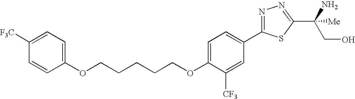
C(CCCOC1=CC=C(C2=NN=C(C(CO)([Me])N)S2)C=C1[CF3])COC1=CC=C([F3C])C=C1
